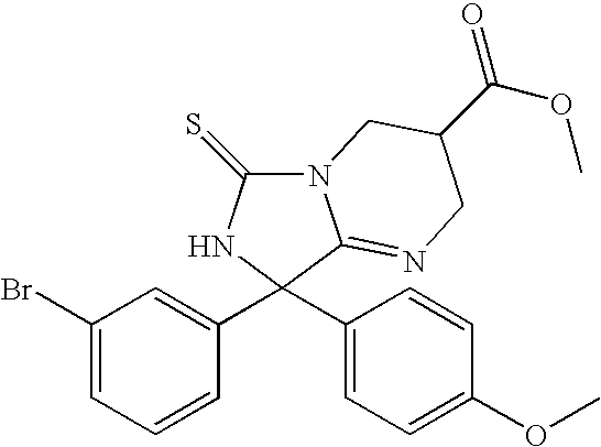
N12C(=S)NC(C3=CC(Br)=CC=C3)(C3=CC=C(OC)C=C3)C1=NCC(C(=O)OC)C2
